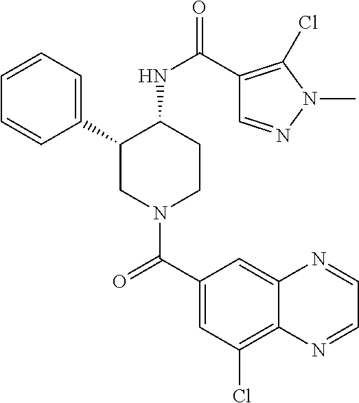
C1=CC=C(C2CN(C(C3=CC(Cl)=C4C(=C3)N=CC=N4)=O)CCC2NC(=O)C2=C(Cl)N(C)N=C2)C=C1
